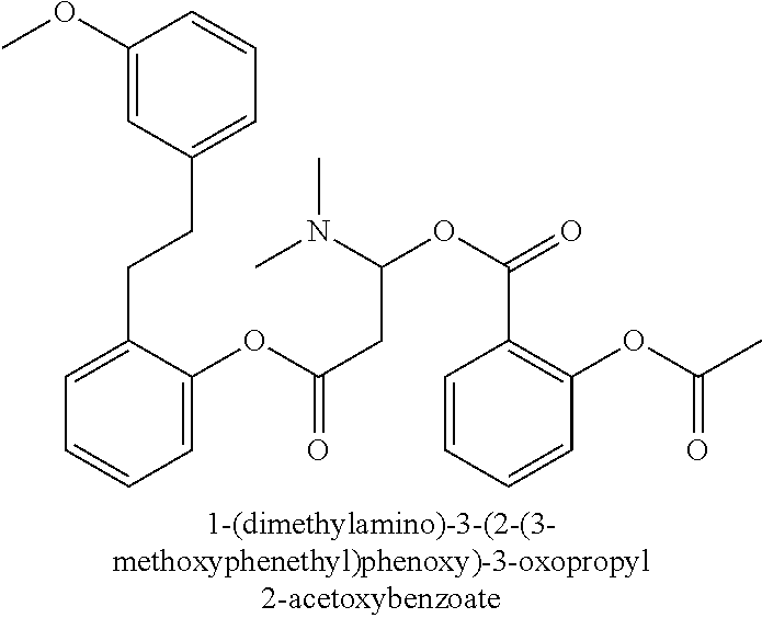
C1(OC)=CC(CCC2=CC=CC=C2OC(CC(OC(=O)C2=C(OC(=O)C)C=CC=C2)N(C)C)=O)=CC=C1
